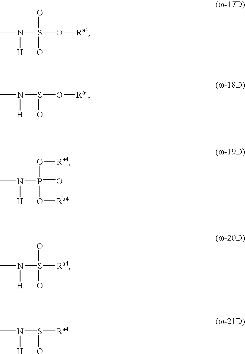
N(S(=O)(O[Ra4])=O)(C)[H].N(S(=O)O[Ra4])(C)[H].N(P(O[Rb4])(=O)O[Ra4])(C)[H].N(S(=O)([Ra4])=O)(C)[H].N(S(=O)[Ra4])(C)[H]
